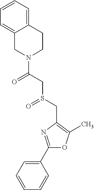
C1(C2=NC(CS(=O)CC(=O)N3CCC4=CC=CC=C4C3)=C(C)O2)=CC=CC=C1
